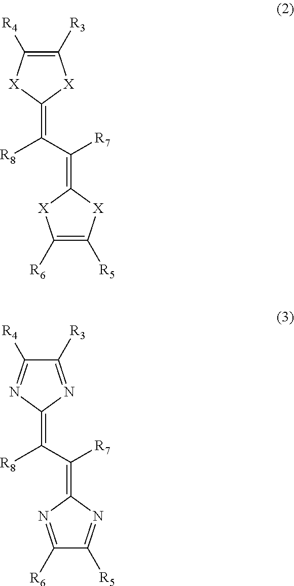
C1([R3])=C([R4])[X]C(=C([R8])C(=C2[X]C([R5])=C([R6])[X]2)[R7])[X]1.C1([R3])=NC(=C([R8])C(=C2N=C([R5])C([R6])=N2)[R7])N=C1[R4]
